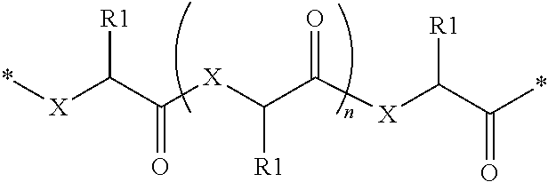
[R1]C(C([X]C(C([X]C(C(*)=O)[R1])=O)[R1])=O)[X]*
